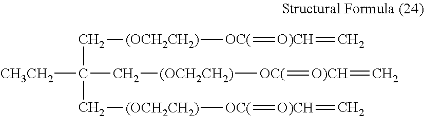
[CH3CH2]C(C[(OCH2CH2)][OC(]=[O)CH]=C)(C[(OCH2CH2)][OC(]=[O)CH]=C)C[(OCH2CH2)][OC(]=[O)CH]=C
